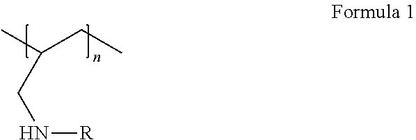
CC(CC)CN[R]
